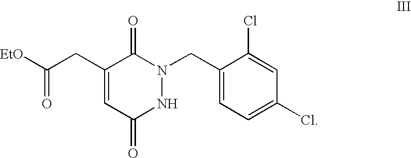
C1(CC([EtO])=O)=CC(=O)NN(CC2=CC=C(Cl)C=C2Cl)C1=O
